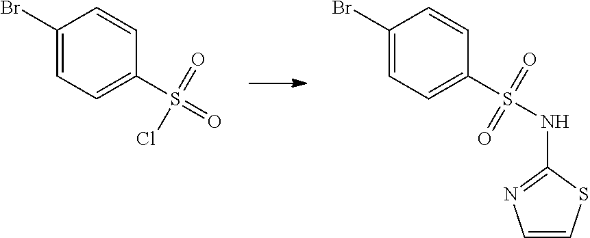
C1(Br)=CC=C(S(=O)(Cl)=O)C=C1.C1(Br)=CC=C(S(=O)(=O)NC2=NC=CS2)C=C1
